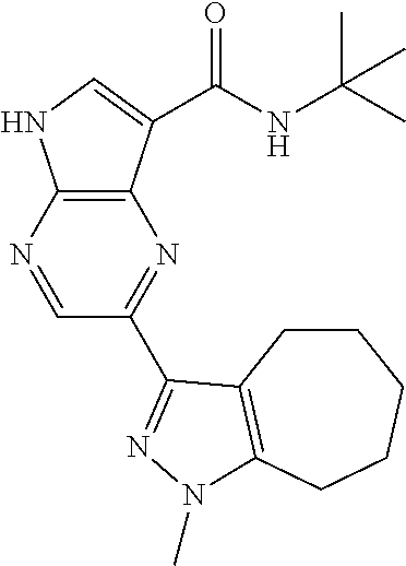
C12=C(N=CC(C3=NN(C)C4=C3CCCCC4)=N1)NC=C2C(NC(C)(C)C)=O
